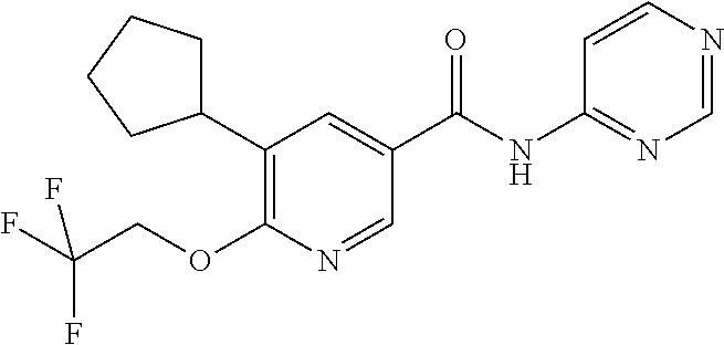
C1(C2=C(OCC(F)(F)F)N=CC(C(=O)NC3=NC=NC=C3)=C2)CCCC1
